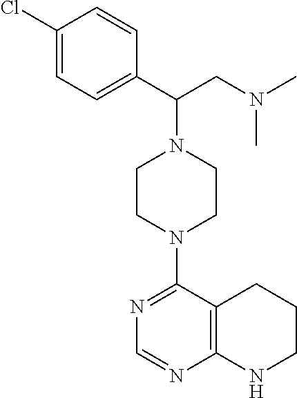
C1(Cl)=CC=C(C(CN(C)C)N2CCN(C3=NC=NC4=C3CCCN4)CC2)C=C1
